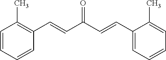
C1=CC=CC(C=CC(C=CC2=CC=CC=C2C)=O)=C1C
